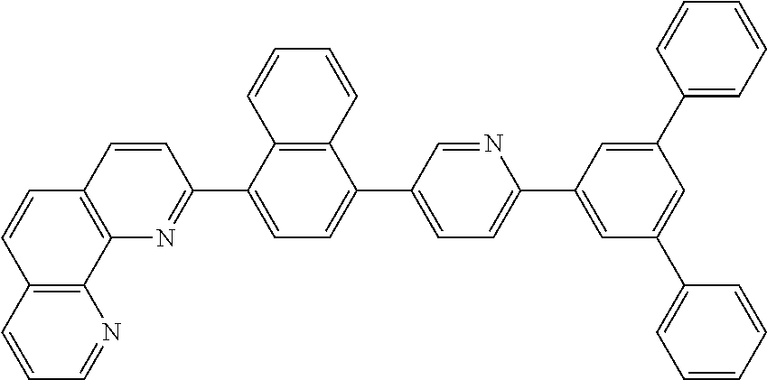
C12=C(C=CC=N1)C=CC1=C2N=C(C2=CC=C(C3=CC=C(C4=CC(C5=CC=CC=C5)=CC(C5=CC=CC=C5)=C4)N=C3)C3=C2C=CC=C3)C=C1
